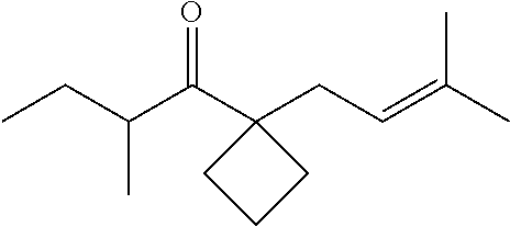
C(C1(CC=C(C)C)CCC1)(C(CC)C)=O
